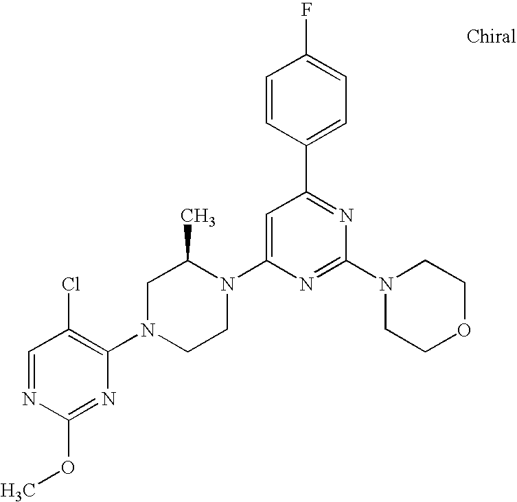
C1=NC(OC)=NC(N2CCN(C3=CC(C4=CC=C(F)C=C4)=NC(N4CCOCC4)=N3)C(C)C2)=C1Cl
